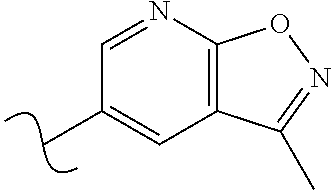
CC1=CC2=C(N=C1)ON=C2C
